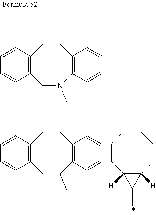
C1#CC2=C(CN(C)C3=C1C=CC=C3)C=CC=C2.C1#CC2=C(CC(C)C3=C1C=CC=C3)C=CC=C2.C1#CCCC2([H])C([H])(CC1)C2C
